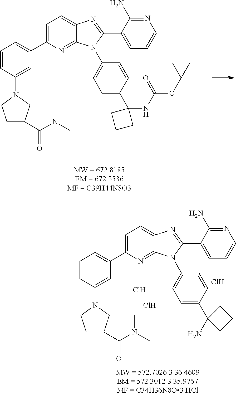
C1=CC(N2CC(C(N(C)C)=O)CC2)=CC(C2=CC=C3C(=N2)N(C2=CC=C(C4(N)CCC4)C=C2)C(C2=CC=CN=C2N)=N3)=C1.Cl.Cl.Cl.C1=CC(N2CC(C(N(C)C)=O)CC2)=CC(C2=CC=C3C(=N2)N(C2=CC=C(C4(NC(OC(C)(C)C)=O)CCC4)C=C2)C(C2=CC=CN=C2N)=N3)=C1
